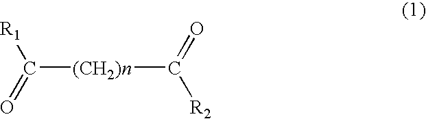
[R1]C(=O)[(CH2)n]C(=O)[R2]
